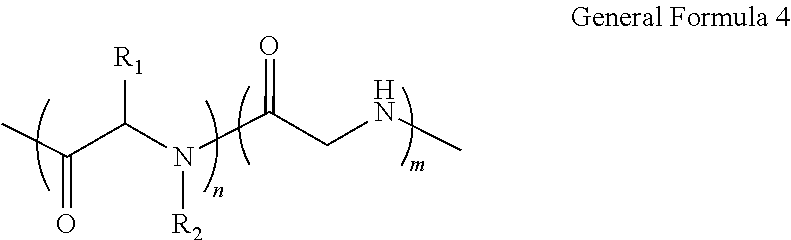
CC(C(N(C(CNC)=O)[R2])[R1])=O
